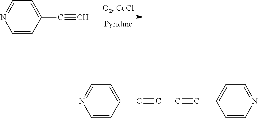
C1=CC(C#C)=CC=N1.C1=CC(C#CC#CC2=CC=NC=C2)=CC=N1
